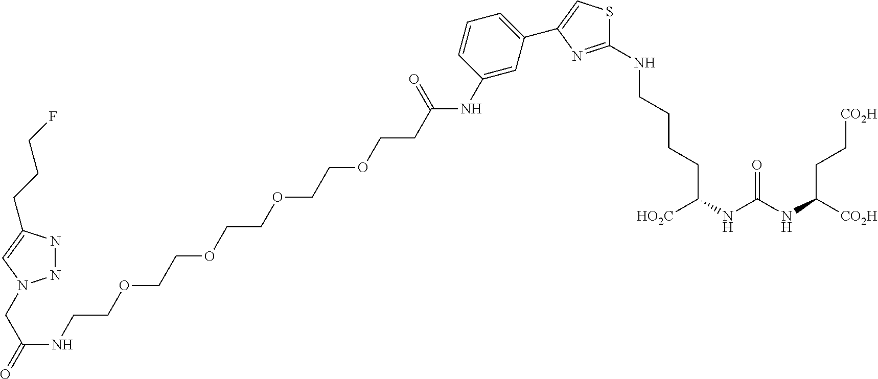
C([HO2C])(NC(NC([CO2H])CC[CO2H])=O)CCCCNC1=NC(C2=CC=CC(NC(CCOCCOCCOCCOCCNC(CN3NNC(CCCF)=C3)=O)=O)=C2)=CS1
